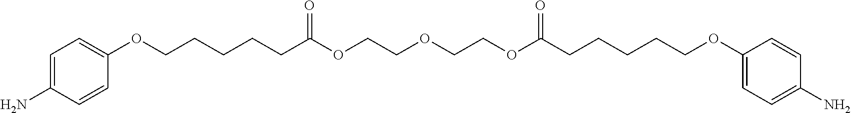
C1=C(N)C=CC(OCCCCCC(OCCOCCOC(=O)CCCCCOC2=CC=C(N)C=C2)=O)=C1
